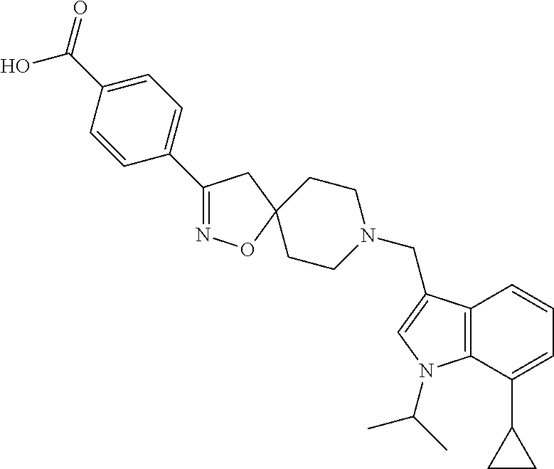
C1(C2=CC=C(C(O)=O)C=C2)=NOC2(C1)CCN(CC1=CN(C(C)C)C3=C1C=CC=C3C1CC1)CC2
